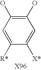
C1([X*])=CC(O)=C(O)C=C1[R*]
